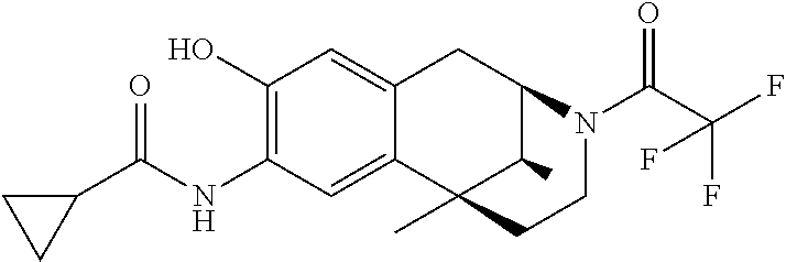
C1(O)=C(NC(C2CC2)=O)C=C2C(=C1)CC1C(C)C2(C)CCN1C(C(F)(F)F)=O
